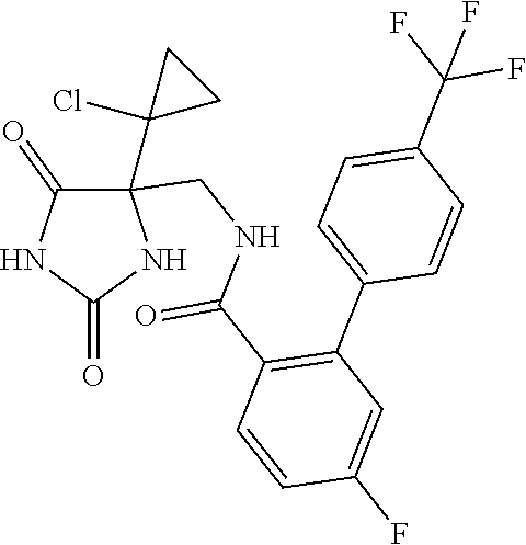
C1(=O)C(C2(Cl)CC2)(CNC(C2=C(C3=CC=C(C(F)(F)F)C=C3)C=C(F)C=C2)=O)NC(=O)N1
